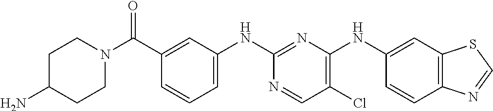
C12=C(C=CC(NC3=C(Cl)C=NC(NC4=CC=CC(C(N5CCC(N)CC5)=O)=C4)=N3)=C1)N=CS2
